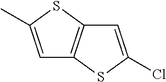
C1=C(C)SC2=C1SC(Cl)=C2
